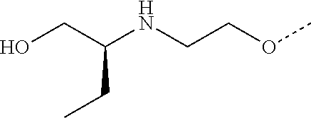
OCC(NCCOC)CC
